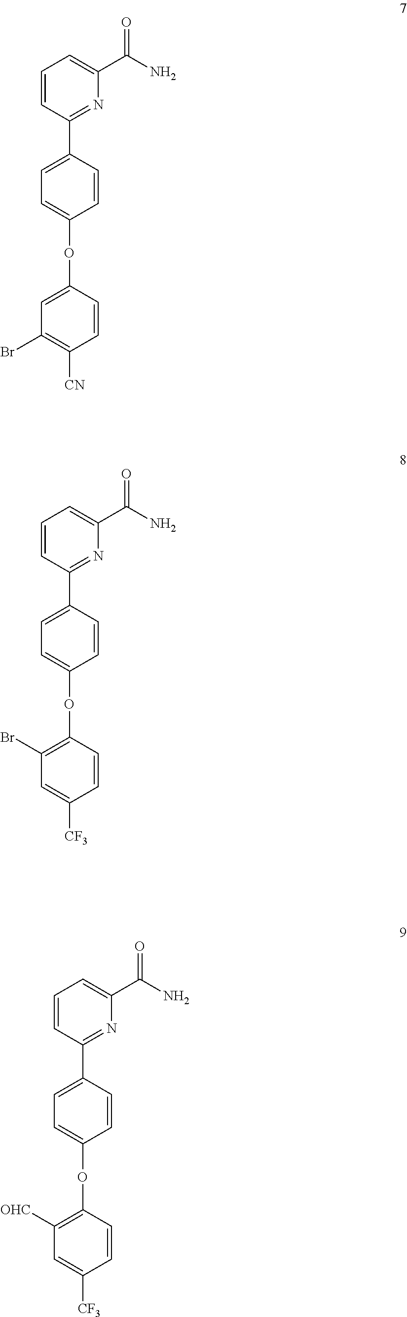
C1=CC(C2=CC=C(OC3=CC(Br)=C([CN])C=C3)C=C2)=NC(C(N)=O)=C1.C1=CC(C2=CC=C(OC3=C(Br)C=C([CF3])C=C3)C=C2)=NC(C(N)=O)=C1.C1=CC(C2=CC=C(OC3=C([OHC])C=C([CF3])C=C3)C=C2)=NC(C(N)=O)=C1
